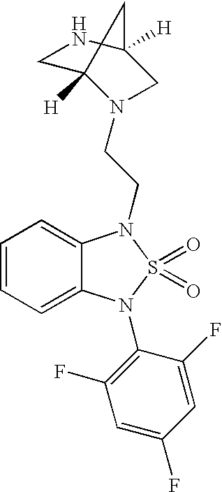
C1=CC=C2C(=C1)N(CCN1C3([H])CNC([H])(C1)C3)S(=O)(=O)N2C1=C(F)C=C(F)C=C1F
